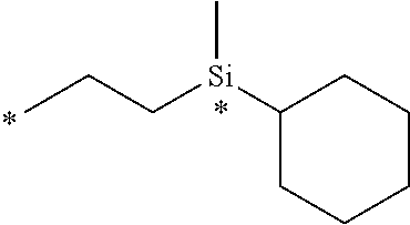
C[Si](C1CCCCC1)CCC
